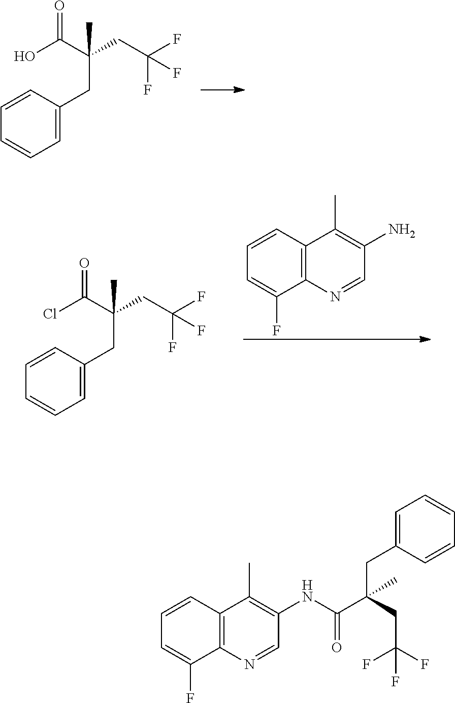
C12=C(C=CC=C1F)C(C)=C(N)C=N2.C1=CC(CC(CC(F)(F)F)(C(Cl)=O)C)=CC=C1.C1=CC(CC(CC(F)(F)F)(C(O)=O)C)=CC=C1.C12=C(C=CC=C1F)C(C)=C(NC(C(CC(F)(F)F)(CC1=CC=CC=C1)C)=O)C=N2
